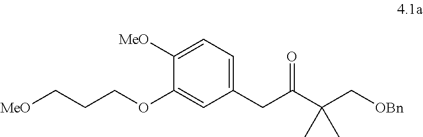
C1(CC(C(C[OBn])(C)C)=O)=CC=C([MeO])C(OCCC[MeO])=C1
